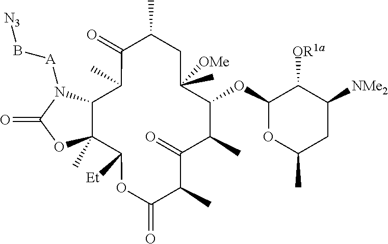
C12C(C)(C([Et])OC(=O)C(C)C(=O)C(C)C(OC3OC(C)CC([NMe2])C3[OR1a])C(C)([OMe])CC(C)C(=O)C1C)OC(=O)N2[A]B[N3]
